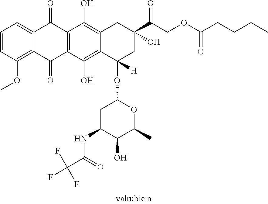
C1=CC(OC)=C2C(=C1)C(=O)C1=C(C(O)=C3C(=C1O)CC(C(COC(CCCC)=O)=O)(O)CC3(OC1CC(NC(C(F)(F)F)=O)C(O)C(C)O1)[H])C2=O
